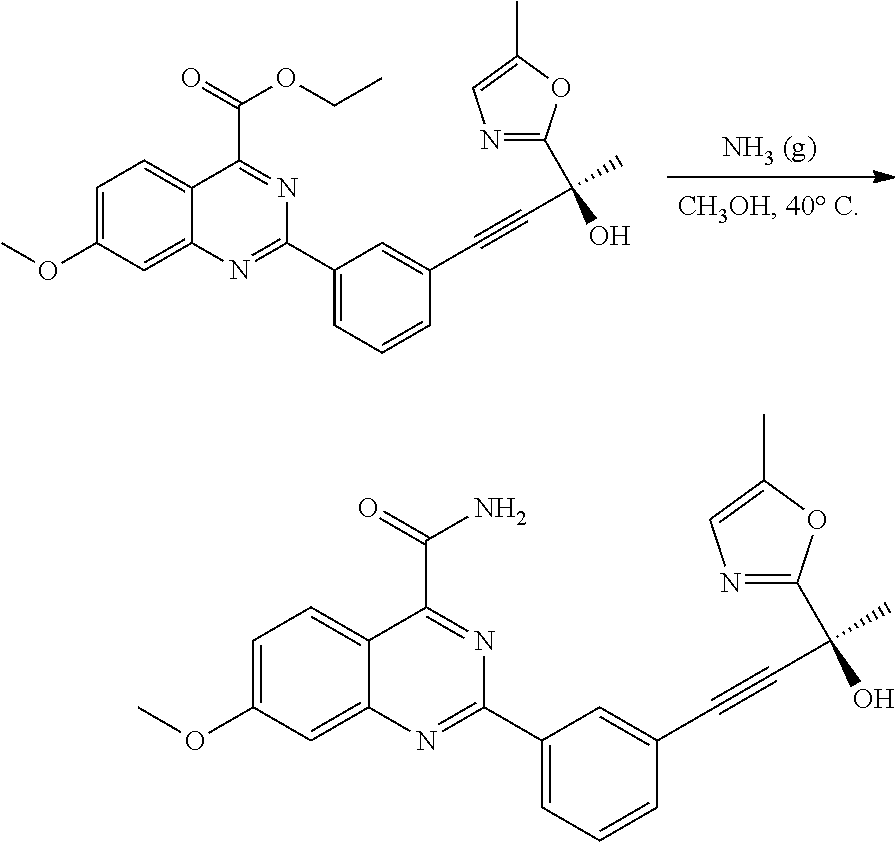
C1=C(OC)C=C2C(=C1)C(C(=O)N)=NC(C1=CC=CC(C#CC(C)(O)C3=NC=C(C)O3)=C1)=N2.C1=C(OC)C=C2C(=C1)C(C(=O)OCC)=NC(C1=CC=CC(C#CC(C)(O)C3=NC=C(C)O3)=C1)=N2
